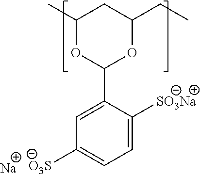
C1(C)OC(C2=CC([O3S])=CC=C2[SO3Na])OC(CC)C1.[Na]
